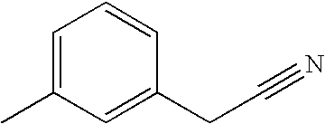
C1(C)=CC=CC(CC#N)=C1
